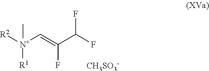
[R2][N+]([R1])(C=C(C(F)F)F)C.[CH3SO3-]
